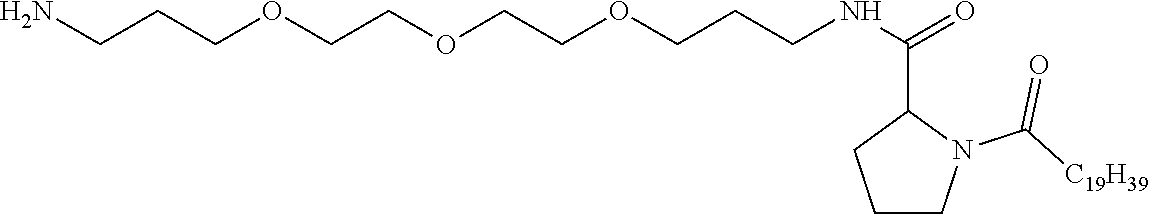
NCCCOCCOCCOCCCNC(=O)C1CCCN1C([C19H39])=O
